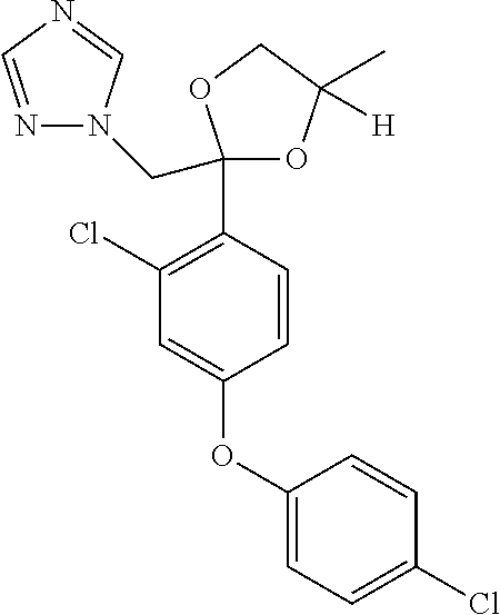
N1=CN=CN1CC1(C2=C(Cl)C=C(OC3=CC=C(Cl)C=C3)C=C2)OC(C)([H])CO1
